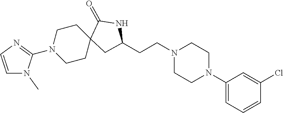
C1(N2CCN(CCC3CC4(CCN(C5=NC=CN5C)CC4)C(=O)N3)CC2)=CC=CC(Cl)=C1
